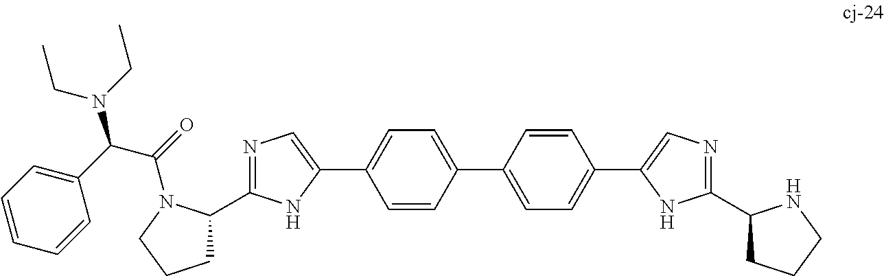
C1=CC=C(C(N(CC)CC)C(=O)N2C(C3=NC=C(C4=CC=C(C5=CC=C(C6=CN=C(C7CCCN7)N6)C=C5)C=C4)N3)CCC2)C=C1
